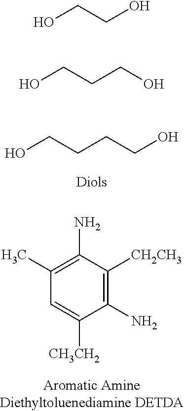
OCCCCO.C1(C)=C(N)C([CH2CH3])=C(N)C([CH3CH2])=C1.OCCO.OCCCO
